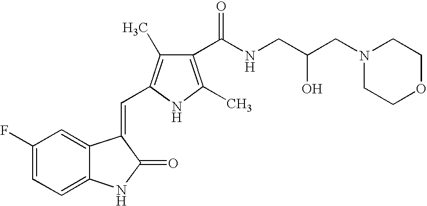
C1(F)=CC=C2C(=C1)C(=CC1=C(C)C(C(NCC(CN3CCOCC3)O)=O)=C(C)N1)C(=O)N2
